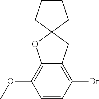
C1=CC(Br)=C2C(=C1OC)OC1(C2)CCCC1
